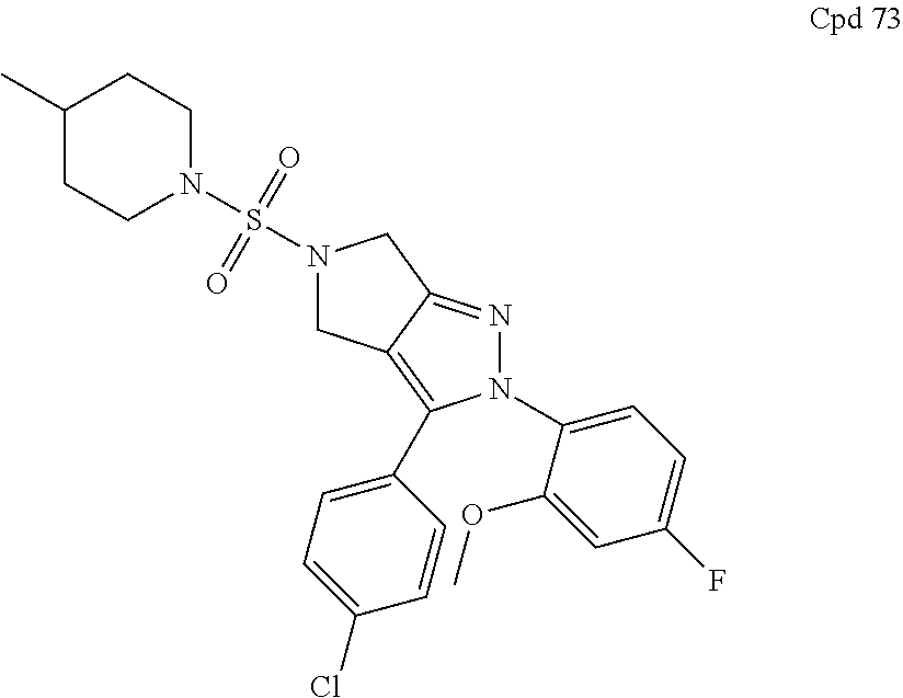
N1(C2=CC=C(F)C=C2OC)N=C2C(=C1C1=CC=C(Cl)C=C1)CN(S(=O)(N1CCC(C)CC1)=O)C2
